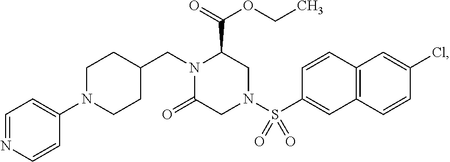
C1=NC=CC(N2CCC(CN3C(=O)CN(S(=O)(=O)C4=CC5=C(C=C(Cl)C=C5)C=C4)CC3C(=O)OCC)CC2)=C1
